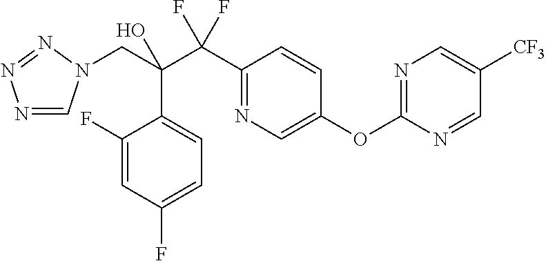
N1=CN(CC(C(C2=NC=C(OC3=NC=C([CF3])C=N3)C=C2)(F)F)(O)C2=CC=C(F)C=C2F)N=N1
